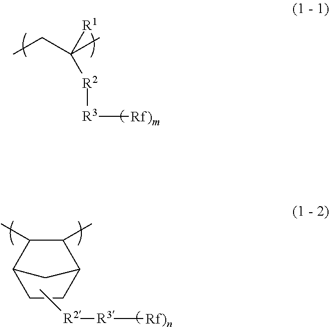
CCC(C)([R2][R3][Rf)m])[R1].C1(C)C(C)C2CCC1C2.C[R2][R3][Rf)n]
